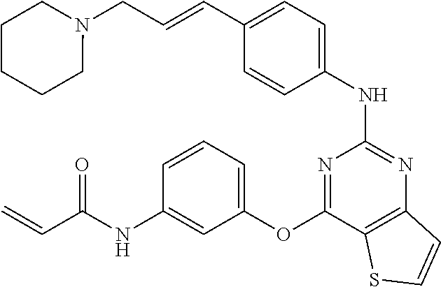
C(C1=CC=C(NC2=NC3=C(C(OC4=CC=CC(NC(C=C)=O)=C4)=N2)SC=C3)C=C1)=CCN1CCCCC1
